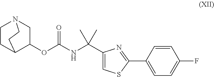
C12C(OC(=O)NC(C)(C)C3=CSC(C4=CC=C(F)C=C4)=N3)CN(CC1)CC2
